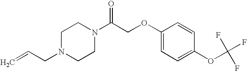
C=CCN1CCN(C(COC2=CC=C(OC(F)(F)F)C=C2)=O)CC1
